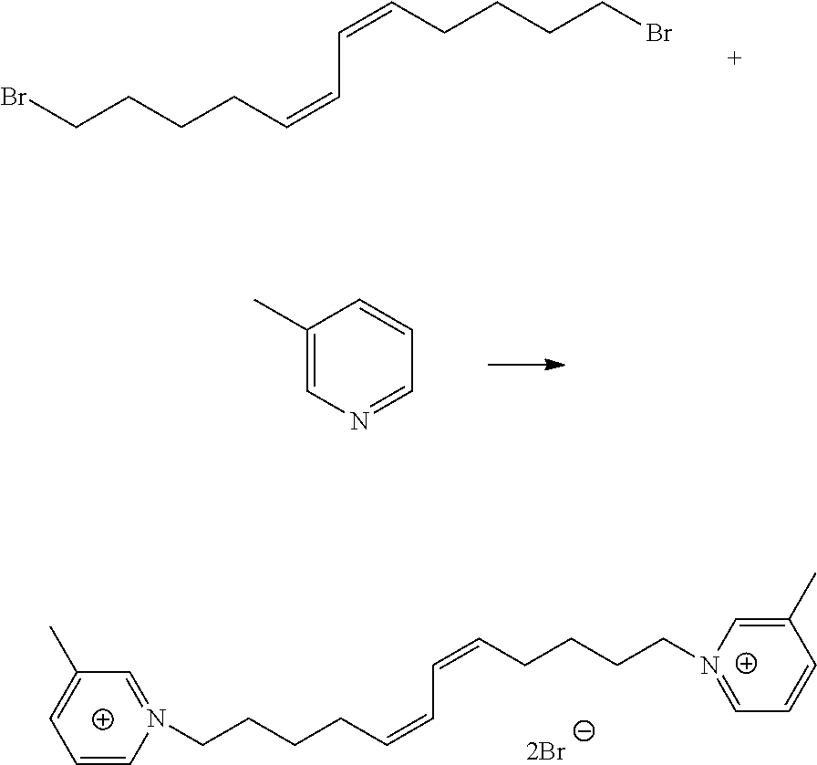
BrCCCCC=CC=CCCCCBr.C1(C)=CN=CC=C1.[2Br].C(CCCC=CC=CCCCC[N+]1=CC=CC(C)=C1)N1=CC(C)=CC=C1
